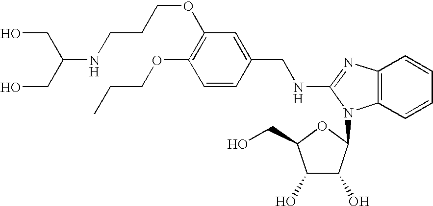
C1(OCCC)=C(OCCCNC(CO)CO)C=C(CNC2=NC3=C(C=CC=C3)N2C2C(O)C(O)C(CO)O2)C=C1
